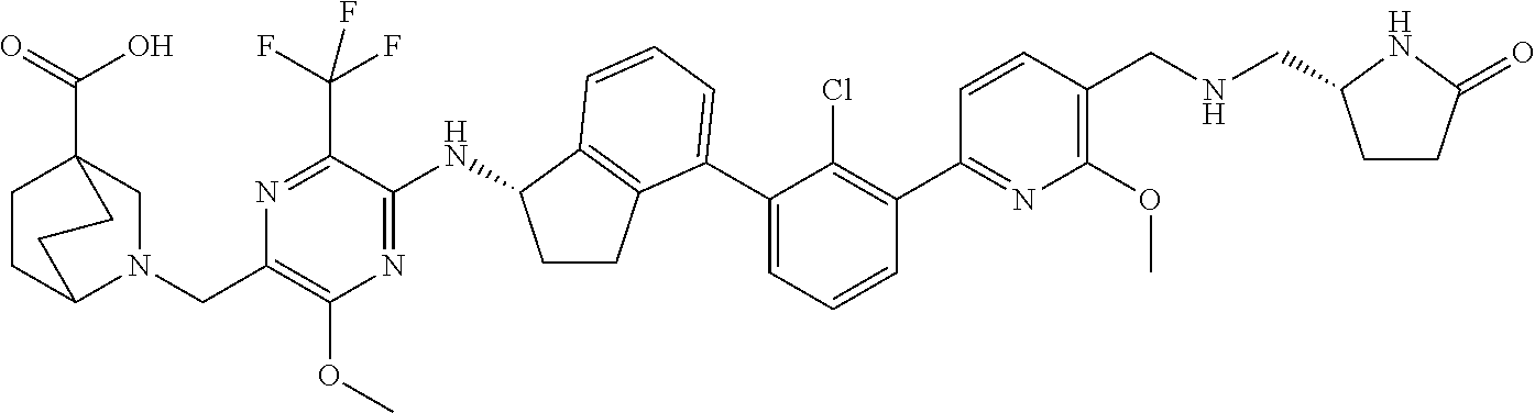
N1=C(C(F)(F)F)C(NC2CCC3=C2C=CC=C3C2=CC=CC(C3=NC(OC)=C(CNCC4CCC(=O)N4)C=C3)=C2Cl)=NC(OC)=C1CN1CC2(C(=O)O)CCC1CC2
